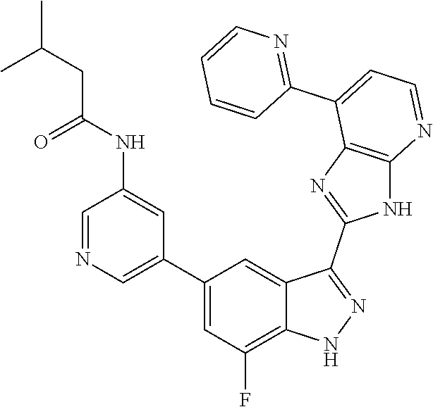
C1=NC=C(C2=CC(F)=C3C(=C2)C(C2=NC4=C(N2)N=CC=C4C2=NC=CC=C2)=NN3)C=C1NC(=O)CC(C)C
